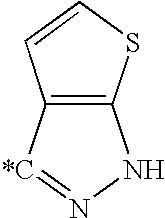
C12=C(SC=C1)NN=[*C]2
